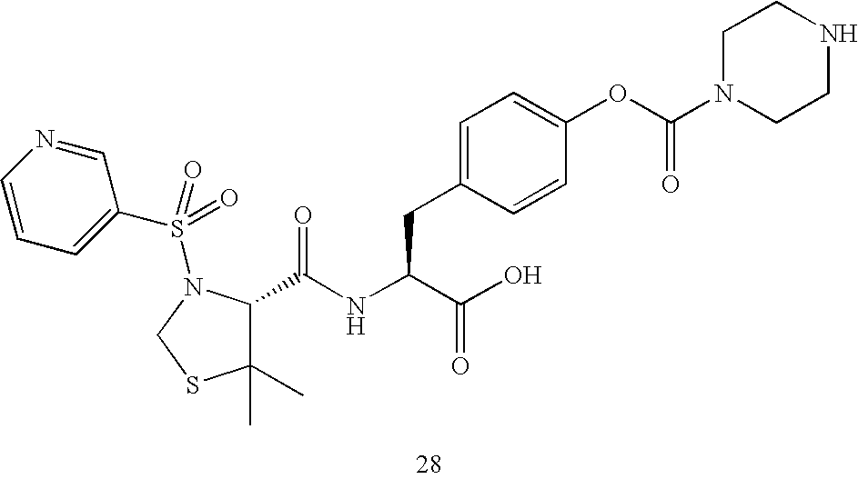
C1=CC=C(S(=O)(=O)N2C(C(NC(C(O)=O)CC3=CC=C(OC(=O)N4CCNCC4)C=C3)=O)C(C)(C)SC2)C=N1
